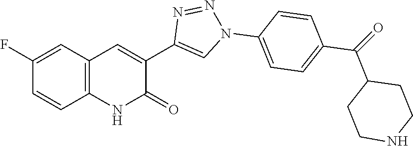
C12=C(C=C(F)C=C1)C=C(C1=CN(C3=CC=C(C(C4CCNCC4)=O)C=C3)N=N1)C(=O)N2
